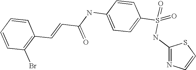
C(C(NC1=CC=C(S(NC2=NC=CS2)(=O)=O)C=C1)=O)=CC1=C(Br)C=CC=C1
